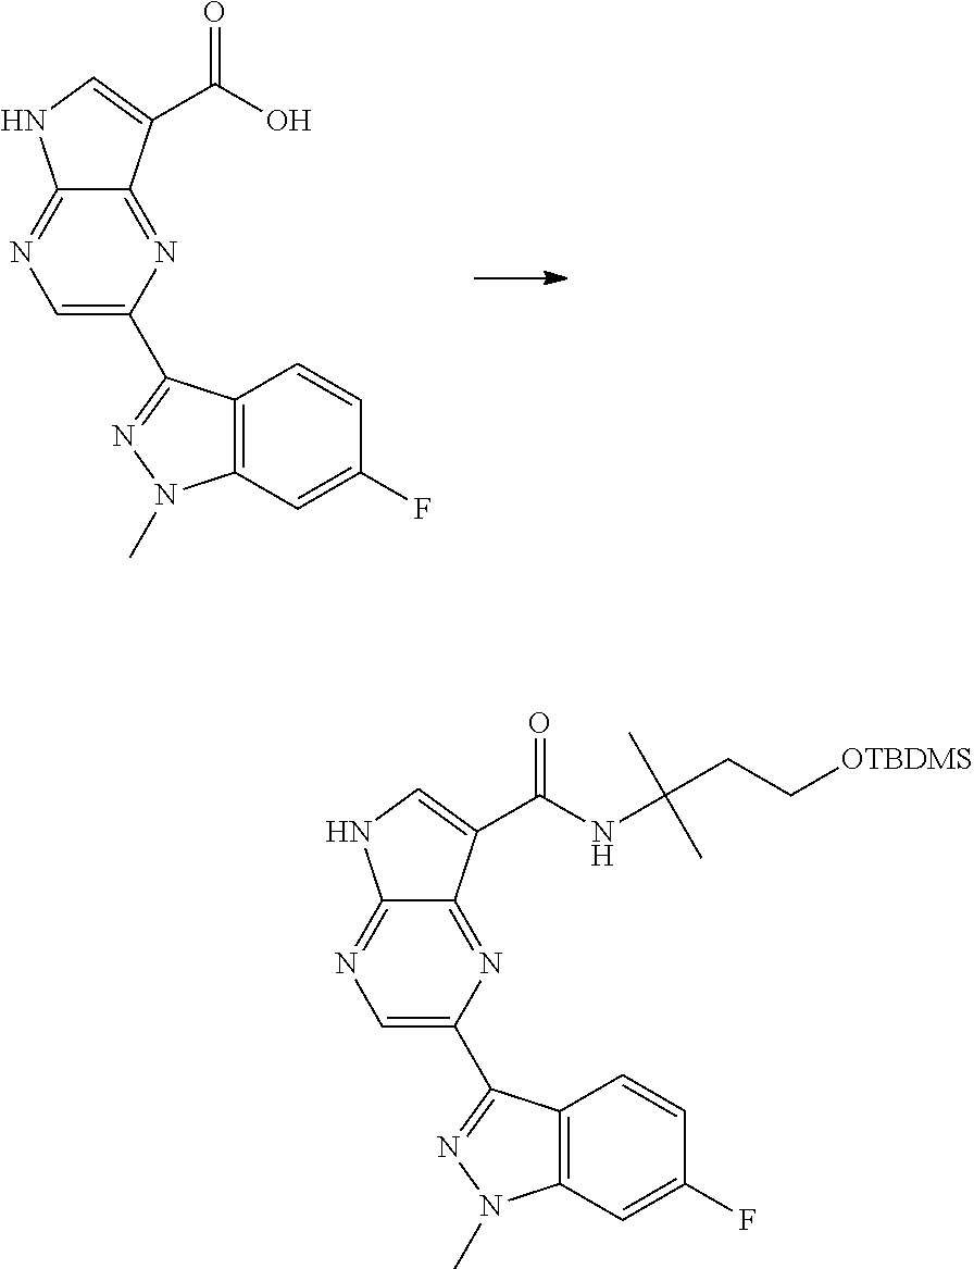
C1=C(C2=NN(C)C3=C2C=CC(F)=C3)N=C2C(=N1)NC=C2C(O)=O.C1=C(C2=NN(C)C3=C2C=CC(F)=C3)N=C2C(=N1)NC=C2C(NC(CC[OTBDMS])(C)C)=O
